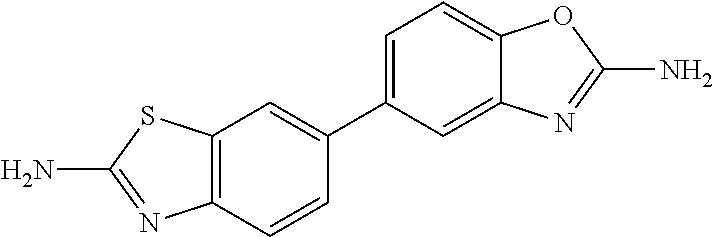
C1(C2=CC3=C(C=C2)N=C(N)S3)=CC=C2C(=C1)N=C(N)O2
